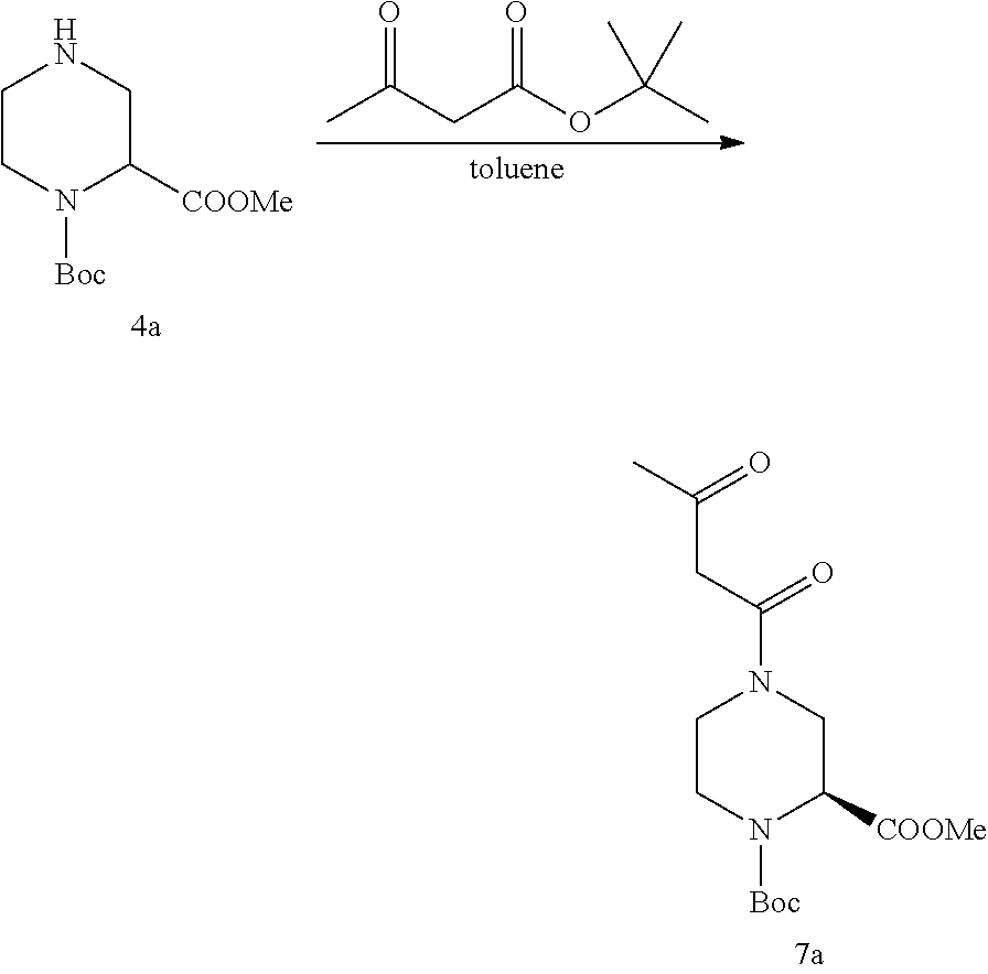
C1CN([Boc])C([COOMe])CN1C(CC(C)=O)=O.C1CN([Boc])C([COOMe])CN1.CC(CC(OC(C)(C)C)=O)=O
